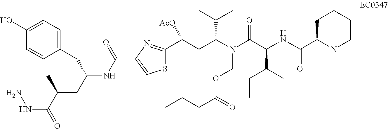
C1=C(CC(NC(C2=CSC(C(CC(N(C(C(NC(C3CCCCN3C)=O)C(CC)C)=O)COC(=O)CCC)C(C)C)[AcO])=N2)=O)CC(C(NN)=O)C)C=CC(O)=C1
